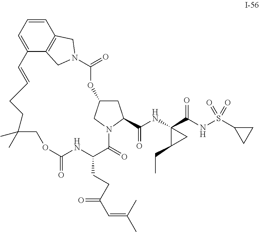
C1=CC=C2C3=C1CN(C3)C(=O)OC1CC(C(NC3(C(NS(C4CC4)(=O)=O)=O)C(CC)C3)=O)N(C1)C(=O)C(CCC(C=C(C)C)=O)NC(=O)OCC(C)(C)CCC=C2
